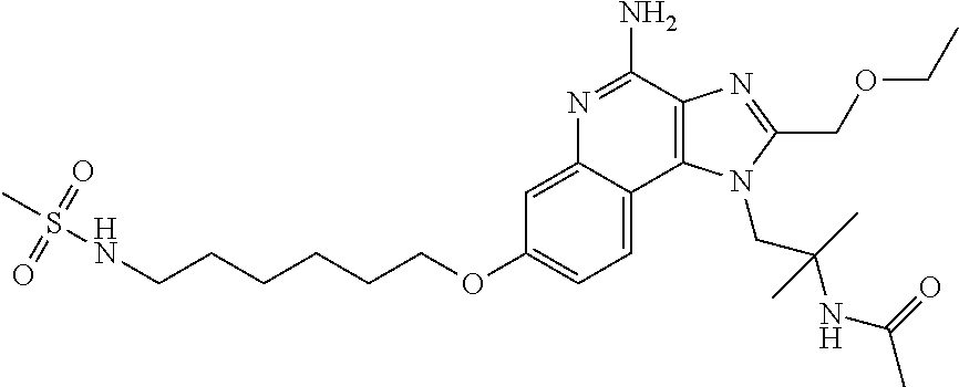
C1=C(OCCCCCCNS(C)(=O)=O)C=C2C(=C1)C1=C(C(N)=N2)N=C(COCC)N1CC(NC(=O)C)(C)C
